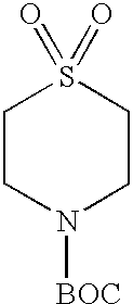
C1CN([BOC])CCS1(=O)=O
